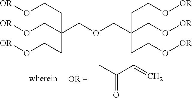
CC(C=C)=O.[OR]OCCC(CCO[OR])(CO[OR])COCC(CCO[OR])(CCO[OR])CO[OR]
